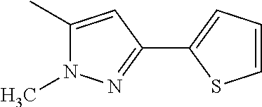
C1(C)=CC(C2=CC=CS2)=NN1C
